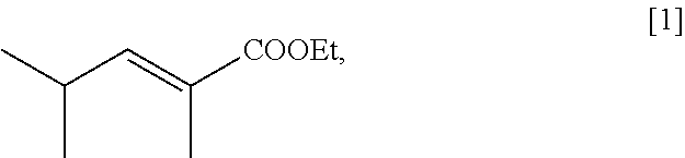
CC(C=C([COOEt])C)C
